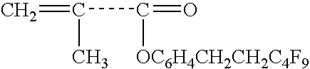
C(C(=O)[OC6H4CH2CH2C4F9])(=C)C
